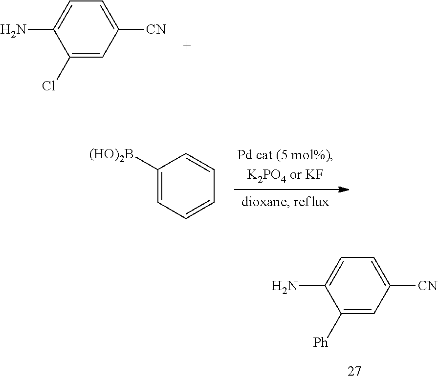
C1([Ph])=CC([CN])=CC=C1N.C1([(HO)2B])=CC=CC=C1.C1(Cl)=CC([CN])=CC=C1N
